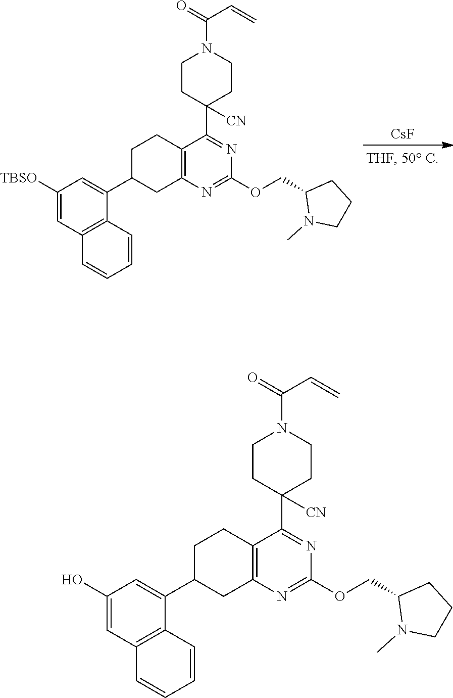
[CsF].C1(OCC2CCCN2C)=NC2=C(C(C3([CN])CCN(C(=O)C=C)CC3)=N1)CCC(C1=CC([TBSO])=CC3=C1C=CC=C3)C2.O(C1=NC2=C(C(C3([CN])CCN(C(C=C)=O)CC3)=N1)CCC(C1=CC(O)=CC3=C1C=CC=C3)C2)CC1CCCN1C
